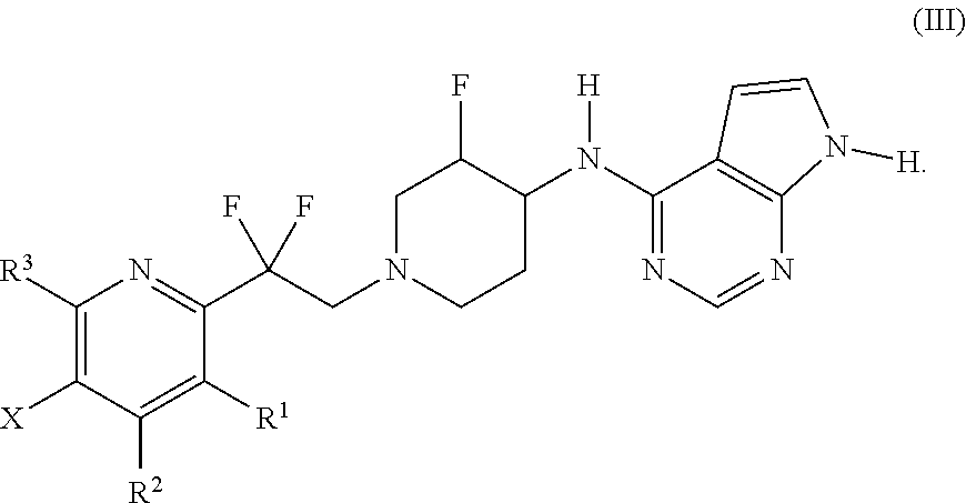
C1([R3])=C([X])C([R2])=C([R1])C(C(CN2CCC(N(C3=NC=NC4=C3C=CN4[H])[H])C(F)C2)(F)F)=N1
